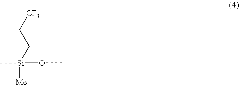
[CF3]CC[Si](OC)([Me])C
